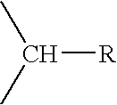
C([R])(C)C
